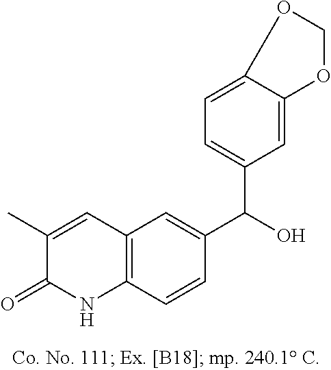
C1(C)=CC2=C(C=CC(C(O)C3=CC=C4C(=C3)OCO4)=C2)NC1=O
